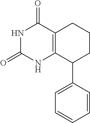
C1(C2=CC=CC=C2)CCCC2=C1NC(=O)NC2=O
